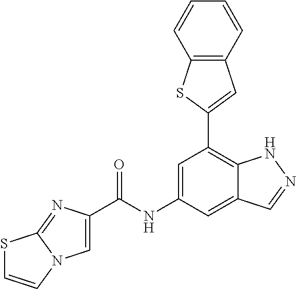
C1=C(NC(=O)C2=CN3C(=N2)SC=C3)C=C2C(=C1C1=CC3=C(S1)C=CC=C3)NN=C2
